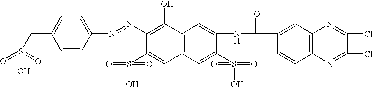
C1(N=NC2=CC=C(CS(O)(=O)=O)C=C2)=C(O)C2=C(C=C1S(O)(=O)=O)C=C(S(O)(=O)=O)C(NC(C1=CC3=C(C=C1)N=C(Cl)C(Cl)=N3)=O)=C2
